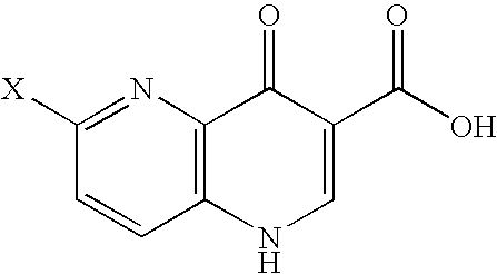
C1([X])=NC2=C(C=C1)NC=C(C(O)=O)C2=O
